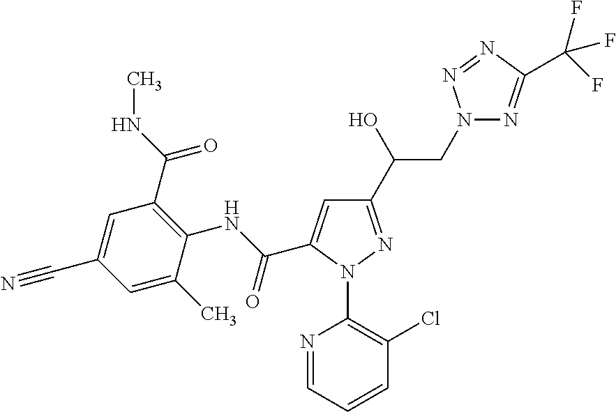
C(C1=CC(C(O)CN2N=C(C(F)(F)F)N=N2)=NN1C1=C(Cl)C=CC=N1)(NC1=C(C(NC)=O)C=C(C#N)C=C1C)=O
